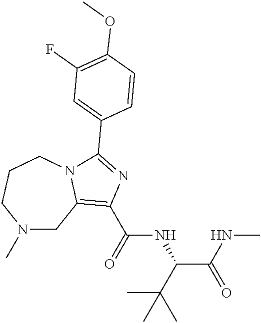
N1(C)CC2=C(C(=O)NC(C(NC)=O)C(C)(C)C)N=C(C3=CC(F)=C(OC)C=C3)N2CCC1
